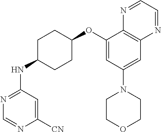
C1(OC2CCC(NC3=NC=NC([CN])=C3)CC2)=CC(N2CCOCC2)=CC2=C1N=CC=N2
